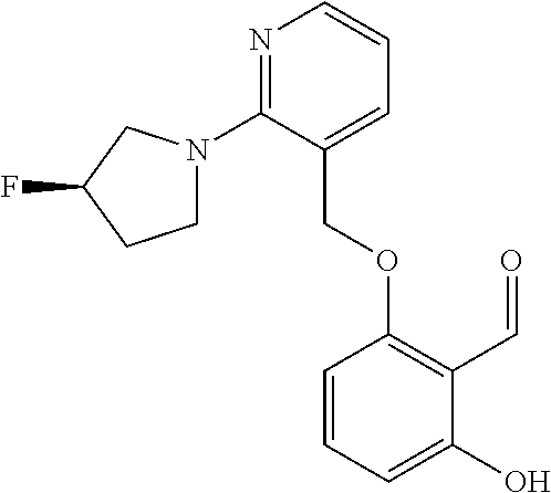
N1=C(N2CCC(F)C2)C(COC2=C(C=O)C(O)=CC=C2)=CC=C1
